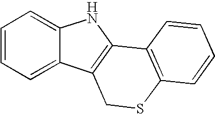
C1=CC=C2C(=C1)NC1=C2CSC2=C1C=CC=C2
